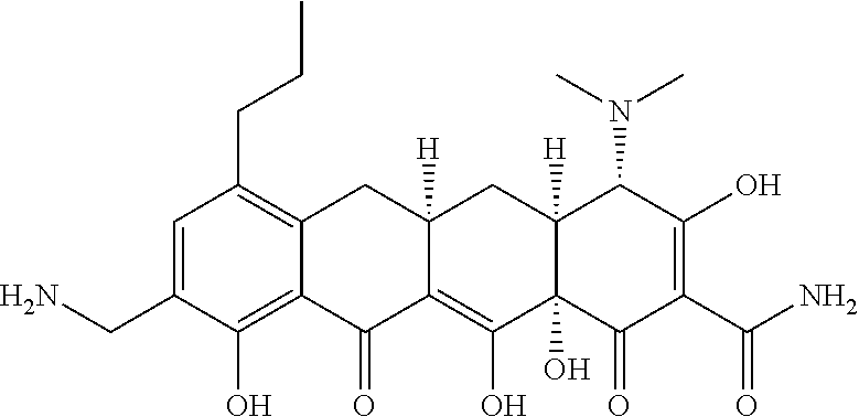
C1=C(CN)C(O)=C2C(=C1CCC)CC1([H])C(=C(O)C3(O)C([H])(C1)C(N(C)C)C(O)=C(C(N)=O)C3=O)C2=O
